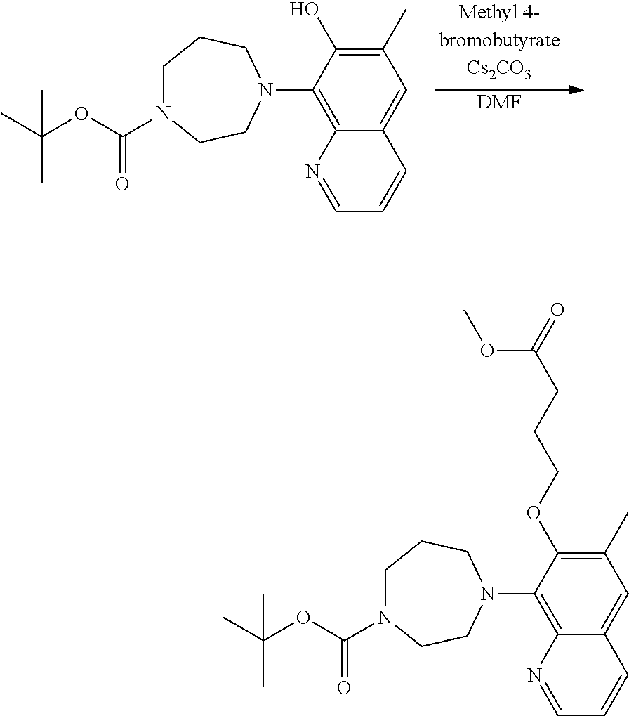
C1N(C(OC(C)(C)C)=O)CCN(C2=C3C(=CC(C)=C2O)C=CC=N3)CC1.[DMF].C1N(C(OC(C)(C)C)=O)CCN(C2=C3C(=CC(C)=C2OCCCC(=O)OC)C=CC=N3)CC1
